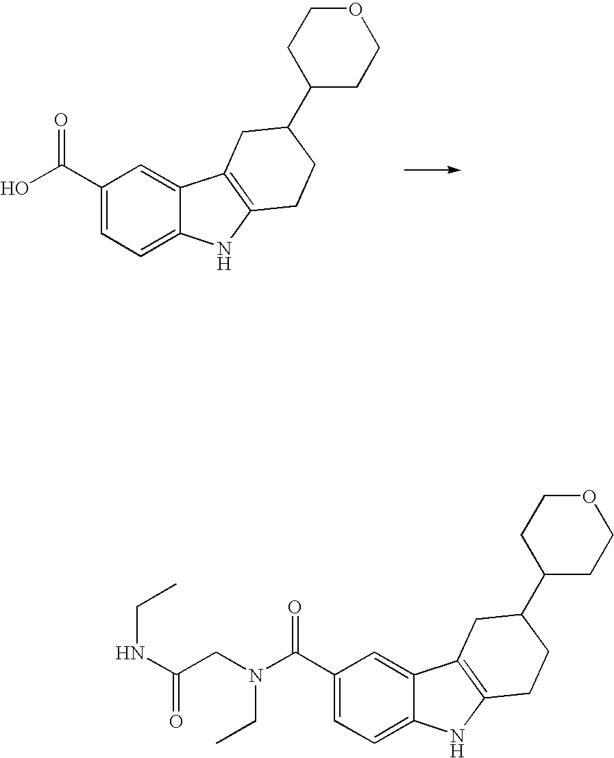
C1(C(=O)N(CC(NCC)=O)CC)=CC=C2C(=C1)C1=C(N2)CCC(C2CCOCC2)C1.C1(C(=O)O)=CC=C2C(=C1)C1=C(N2)CCC(C2CCOCC2)C1
